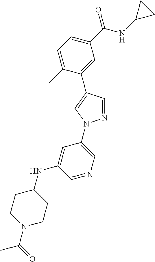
C1=C(C)C(C2=CN(C3=CN=CC(NC4CCN(C(C)=O)CC4)=C3)N=C2)=CC(C(NC2CC2)=O)=C1
